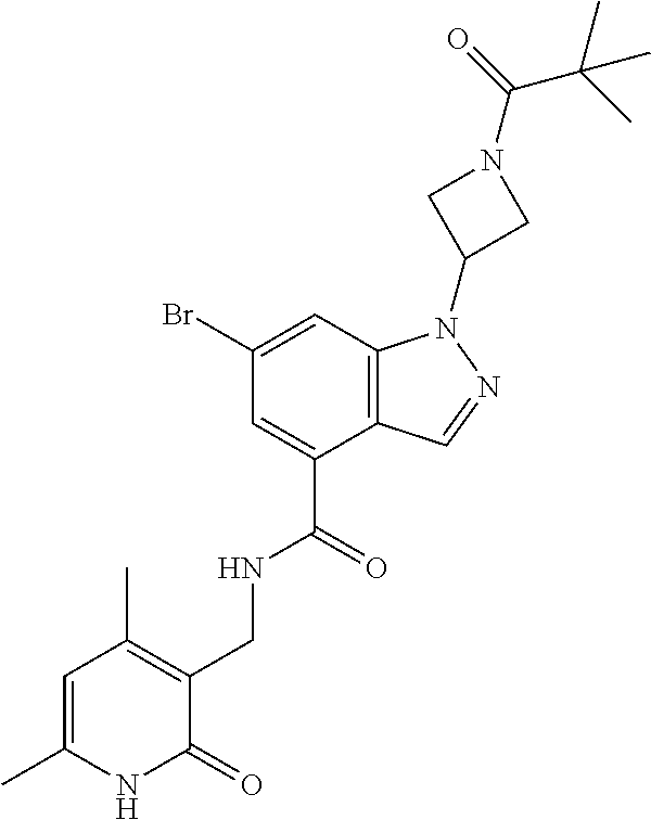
BrC1=CC2=C(C(C(=O)NCC3=C(C)C=C(C)NC3=O)=C1)C=NN2C1CN(C(=O)C(C)(C)C)C1
